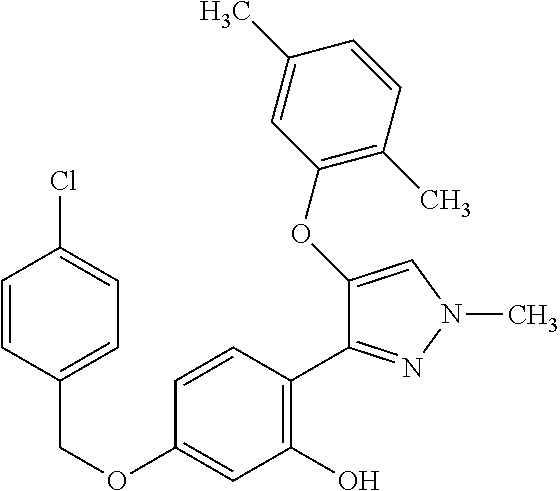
C(OC1=CC(O)=C(C2=NN(C)C=C2OC2=C(C)C=CC(C)=C2)C=C1)C1=CC=C(Cl)C=C1
